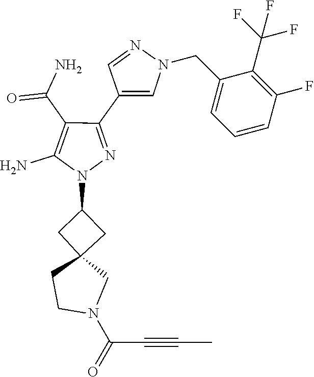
C(C#CC)(=O)N1CC2(CC(N3N=C(C4=CN(CC5=CC=CC(F)=C5C(F)(F)F)N=C4)C(C(=O)N)=C3N)C2)CC1
